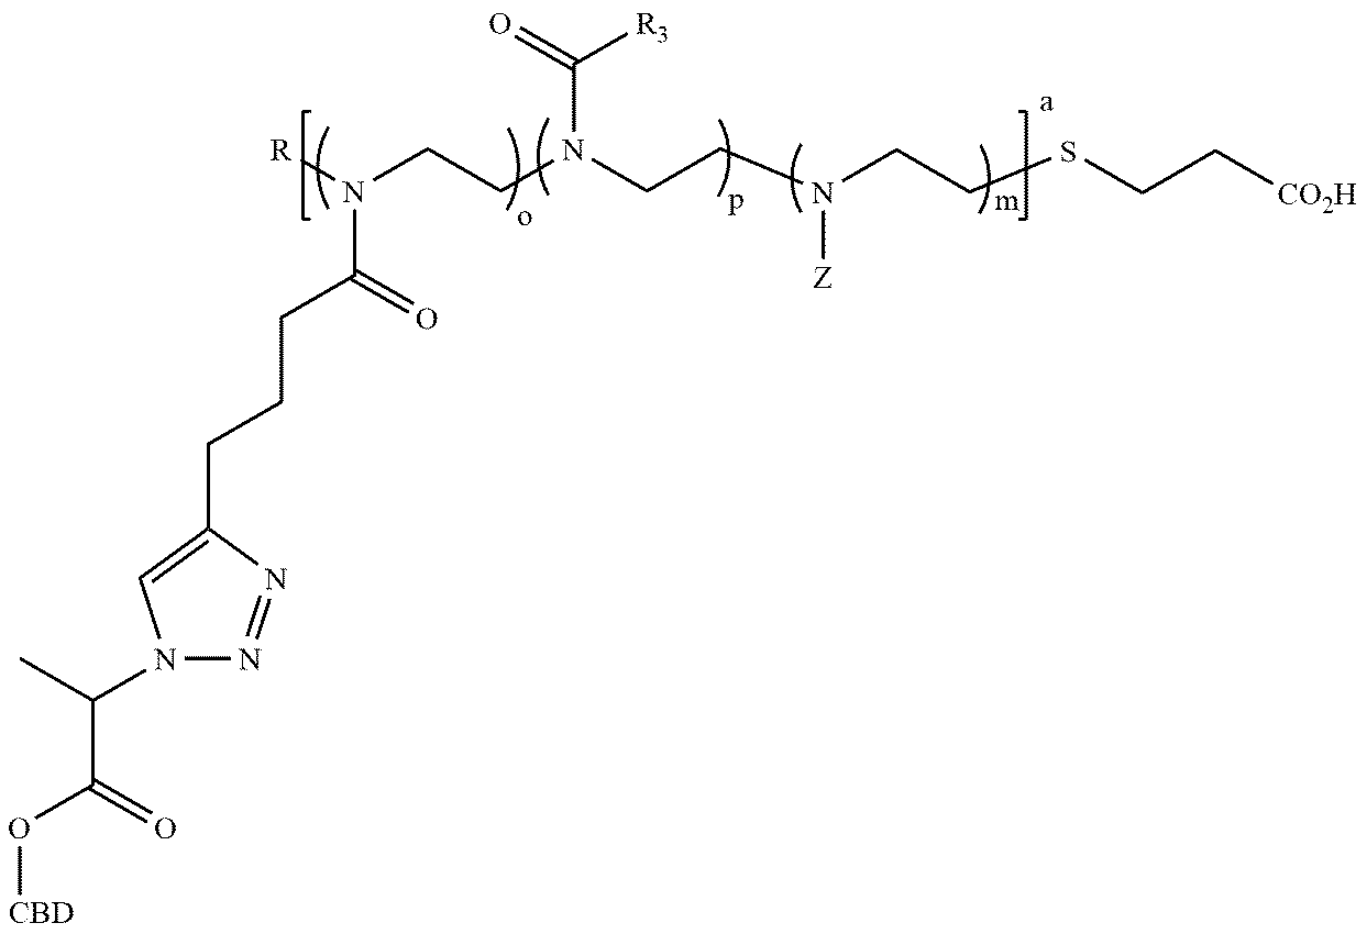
C1(CCCC(N([R])CCN(CCN(CCSCC[CO2H])[Z])C(=O)[R3])=O)=CN(C(C)C(=O)O[CBD])N=N1
